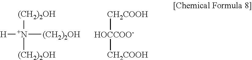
[H][N+]([(CH2)2OH])([(CH2)2OH])[(CH2)2OH].[CH2COOH][HOCCOO-][CH2COOH]
